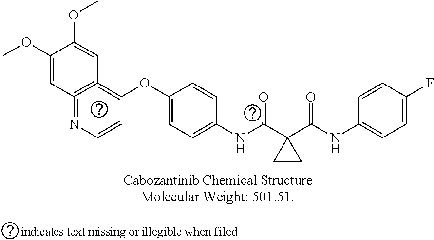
C1(OC)=CC(=NC=C)=C(=COC2=CC=C(NC(C3(C(NC4=CC=C(F)C=C4)=O)CC3)=O)C=C2)C=C1OC
